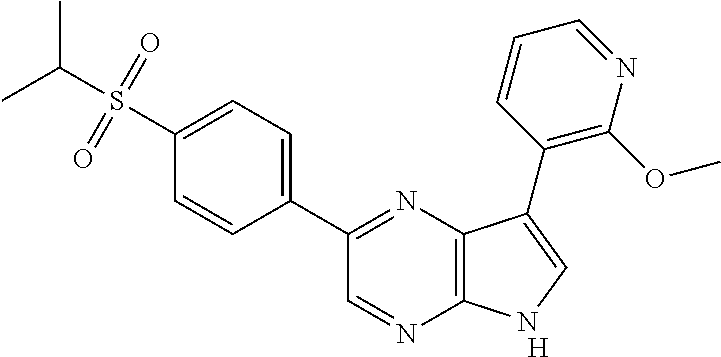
C1(C2=NC3=C(N=C2)NC=C3C2=C(OC)N=CC=C2)=CC=C(S(C(C)C)(=O)=O)C=C1.[H]
